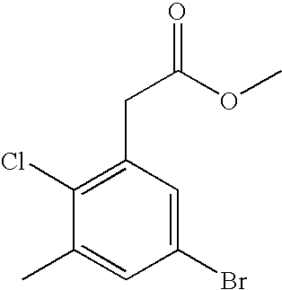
C1(CC(OC)=O)=C(Cl)C(C)=CC(Br)=C1
